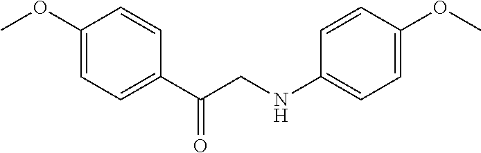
C1=C(OC)C=CC(C(CNC2=CC=C(OC)C=C2)=O)=C1
